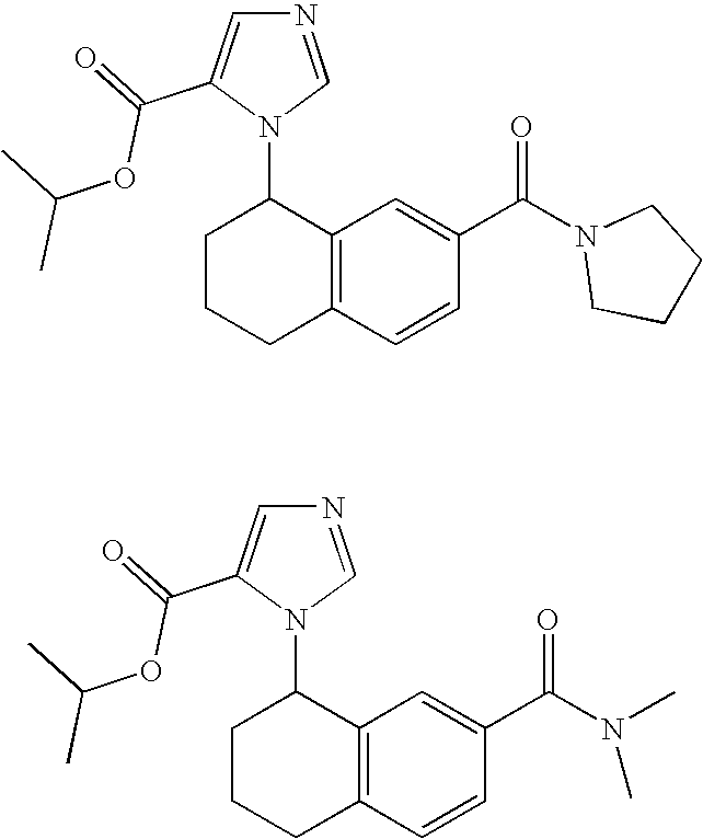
C12=C(C=CC(C(N3CCCC3)=O)=C1)CCCC2N1C=NC=C1C(OC(C)C)=O.C12=C(C=CC(C(N(C)C)=O)=C1)CCCC2N1C=NC=C1C(OC(C)C)=O
